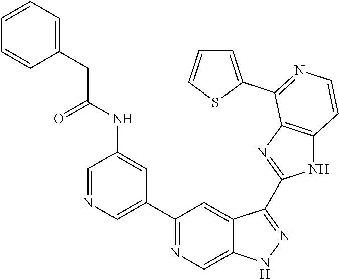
C1=NC=C(C2=NC=C3C(=C2)C(C2=NC4=C(N2)C=CN=C4C2=CC=CS2)=NN3)C=C1NC(CC1=CC=CC=C1)=O
